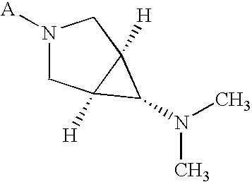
[A]N1CC2([H])C([H])(C1)C2N(C)C
